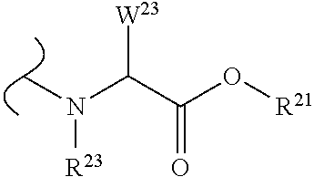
C(C(O[R21])=O)(N(C)[R23])[W23]
